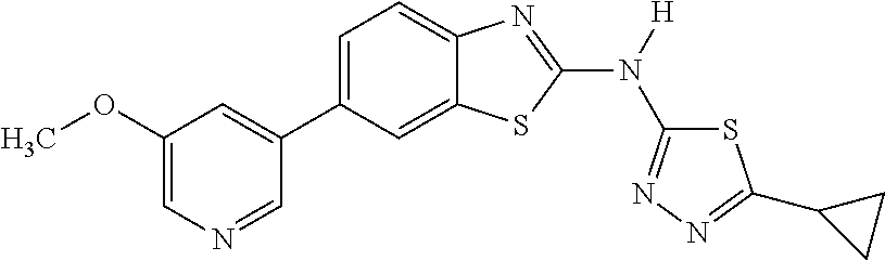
C1(OC)=CN=CC(C2=CC=C3C(=C2)SC(N([H])C2=NN=C(C4CC4)S2)=N3)=C1
